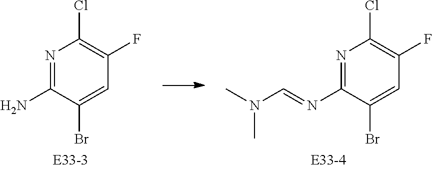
C1(N)=NC(Cl)=C(F)C=C1Br.C1(N=CN(C)C)=NC(Cl)=C(F)C=C1Br
